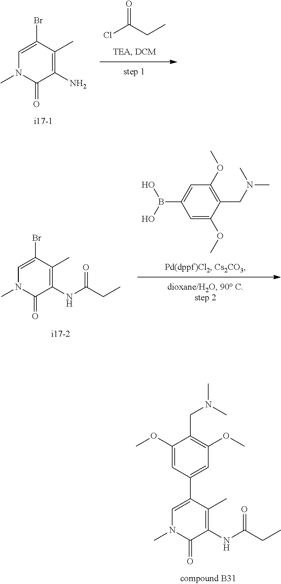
B(C1=CC(OC)=C(CN(C)C)C(OC)=C1)(O)O.C1(NC(=O)CC)=C(C)C(Br)=CN(C)C1=O.C1(NC(=O)CC)=C(C)C(C2=CC(OC)=C(CN(C)C)C(OC)=C2)=CN(C)C1=O.O=C(Cl)CC.C1(N)=C(C)C(Br)=CN(C)C1=O
